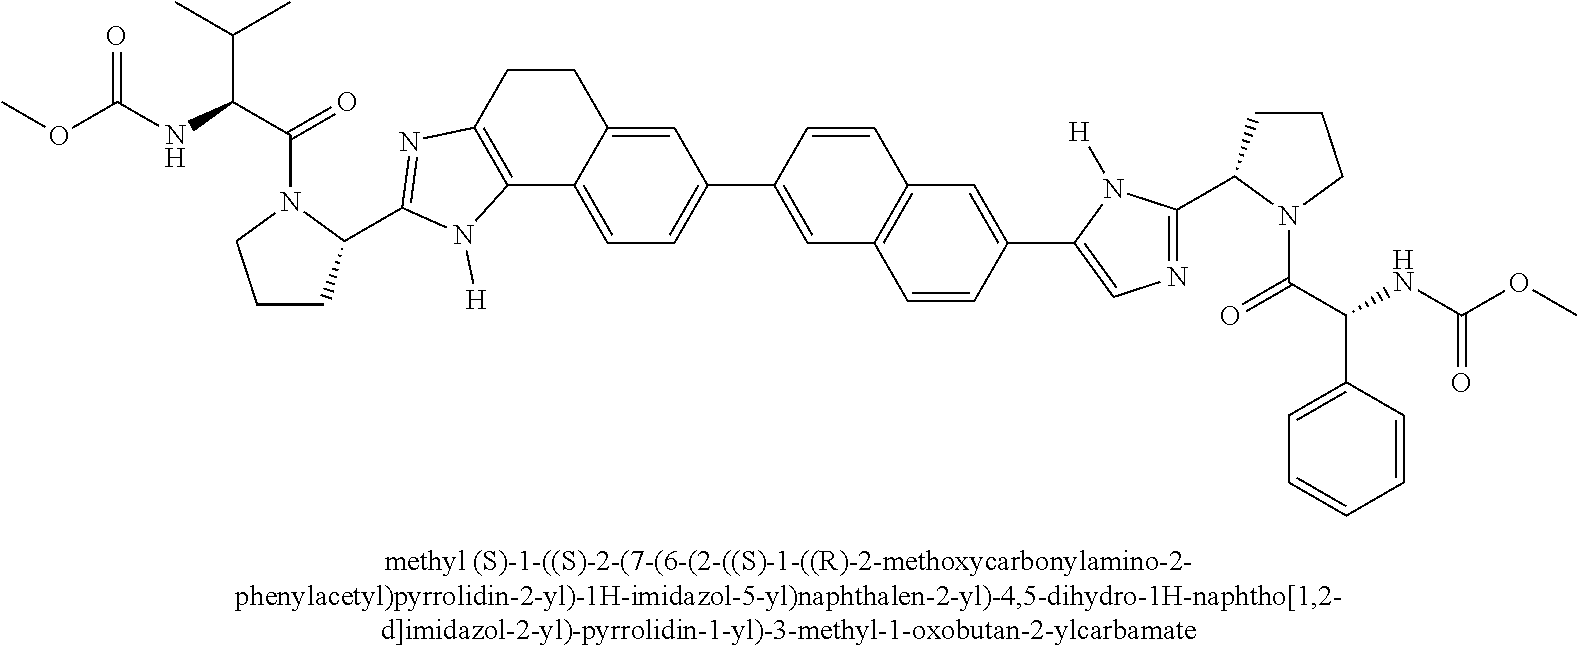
CC(C)C(C(=O)N1CCCC1C1=NC2=C(C3=CC=C(C4=CC5=C(C=C4)C=C(C4=CN=C(C6CCCN6C(C(NC(OC)=O)C6=CC=CC=C6)=O)N4[H])C=C5)C=C3CC2)N1[H])NC(OC)=O
